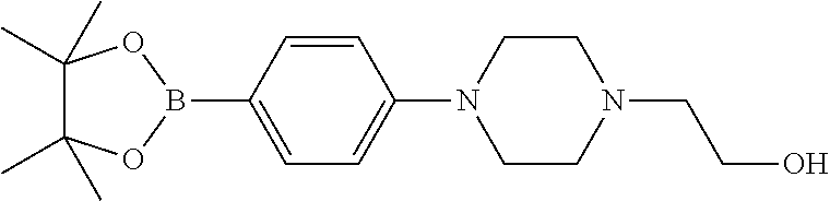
C1(C)(C)C(C)(C)OB(C2=CC=C(N3CCN(CCO)CC3)C=C2)O1
